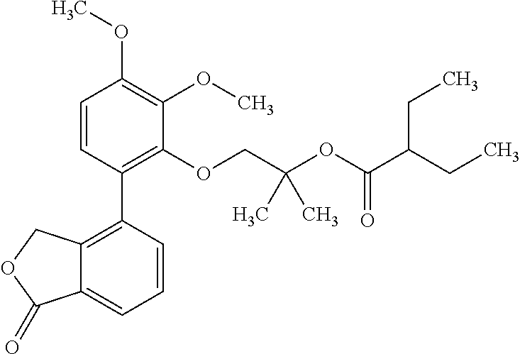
C1=CC(C2=C3C(=CC=C2)C(=O)OC3)=C(OCC(OC(C(CC)CC)=O)(C)C)C(OC)=C1OC
